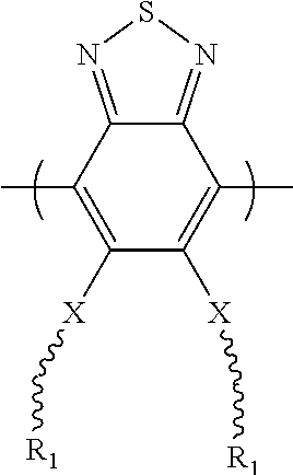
C12=NSN=C1C(C)=C([X]C[R1])C([X]C[R1])=C2C
